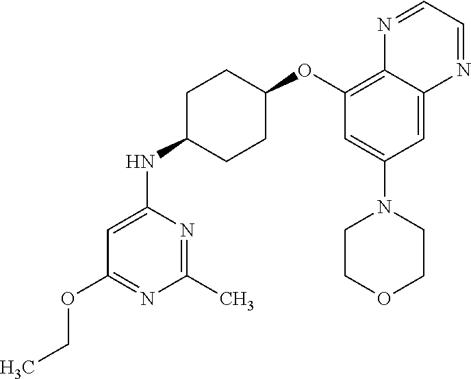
O(C1=NC(C)=NC(NC2CCC(OC3=C4C(=CC(N5CCOCC5)=C3)N=CC=N4)CC2)=C1)CC
